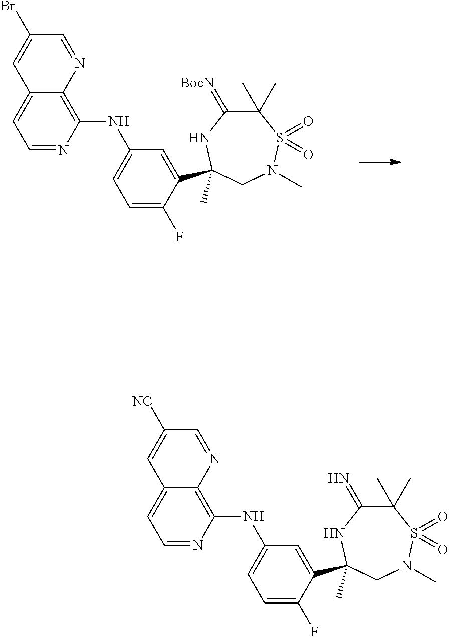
C1=C(F)C(C2(C)NC(=N)C(C)(C)S(=O)(=O)N(C)C2)=CC(NC2=C3C(=CC=N2)C=C([NC])C=N3)=C1.C1=C(F)C(C2(C)NC(=[BocN])C(C)(C)S(=O)(=O)N(C)C2)=CC(NC2=C3C(=CC=N2)C=C(Br)C=N3)=C1
